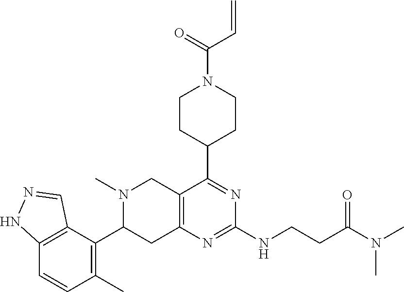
C(CNC1=NC2=C(CN(C)C(C3=C(C)C=CC4=C3C=NN4)C2)C(C2CCN(C(=O)C=C)CC2)=N1)C(N(C)C)=O
